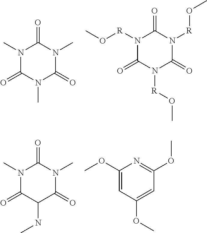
N1(C)C(=O)N(C)C(=O)N(C)C1=O.N1([R]OC)C(=O)N([R]OC)C(=O)N([R]OC)C1=O.N1(C)C(=O)C(NC)C(=O)N(C)C1=O.C1(OC)=CC(OC)=CC(OC)=N1
